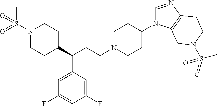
N1(S(=O)(=O)C)CCC(C(CCN2CCC(N3C=NC4=C3CN(S(=O)(=O)C)CC4)CC2)C2=CC(F)=CC(F)=C2)CC1
